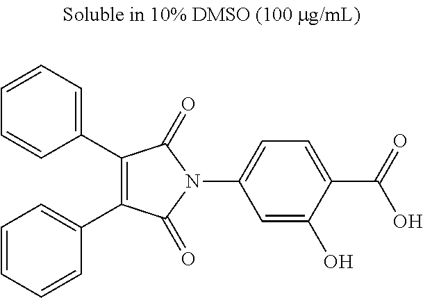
C1(C2=CC=CC=C2)=C(C2=CC=CC=C2)C(=O)N(C2=CC=C(C(=O)O)C(O)=C2)C1=O
